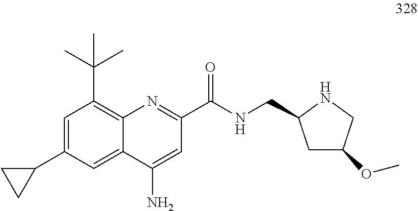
C1=C(C2CC2)C=C2C(=C1C(C)(C)C)N=C(C(=O)NCC1CC(OC)CN1)C=C2N
